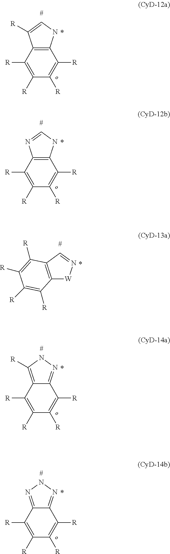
C12=C(NC=C1[R])C([R])=C([R])C([R])=C2[R].C12=C(NC=N1)C([R])=C([R])C([R])=C2[R].C12=C(C=N[W]1)C([R])=C([R])C([R])=C2[R].C12=C([R])NN=C1C([R])=C([R])C([R])=C2[R].C12=NNN=C1C([R])=C([R])C([R])=C2[R]
